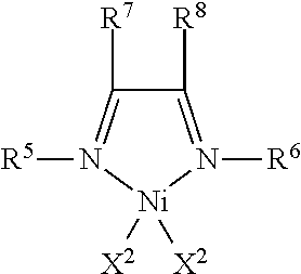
C1([R8])=N([R6])[Ni]([X2])([X2])N([R5])=C1[R7]
